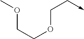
COCCOCC->C
